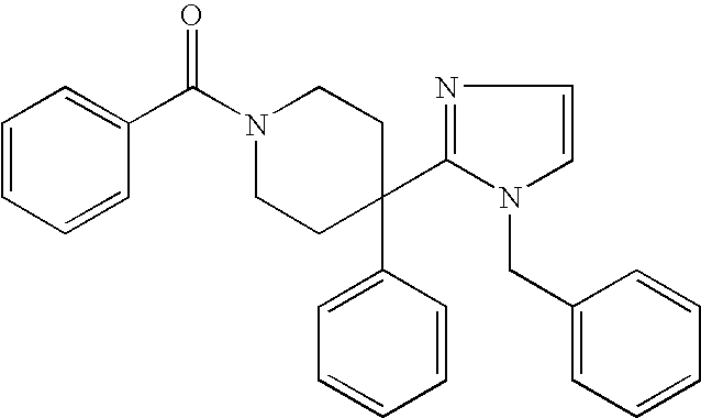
C(N1CCC(C2=CC=CC=C2)(C2=NC=CN2CC2=CC=CC=C2)CC1)(C1=CC=CC=C1)=O
